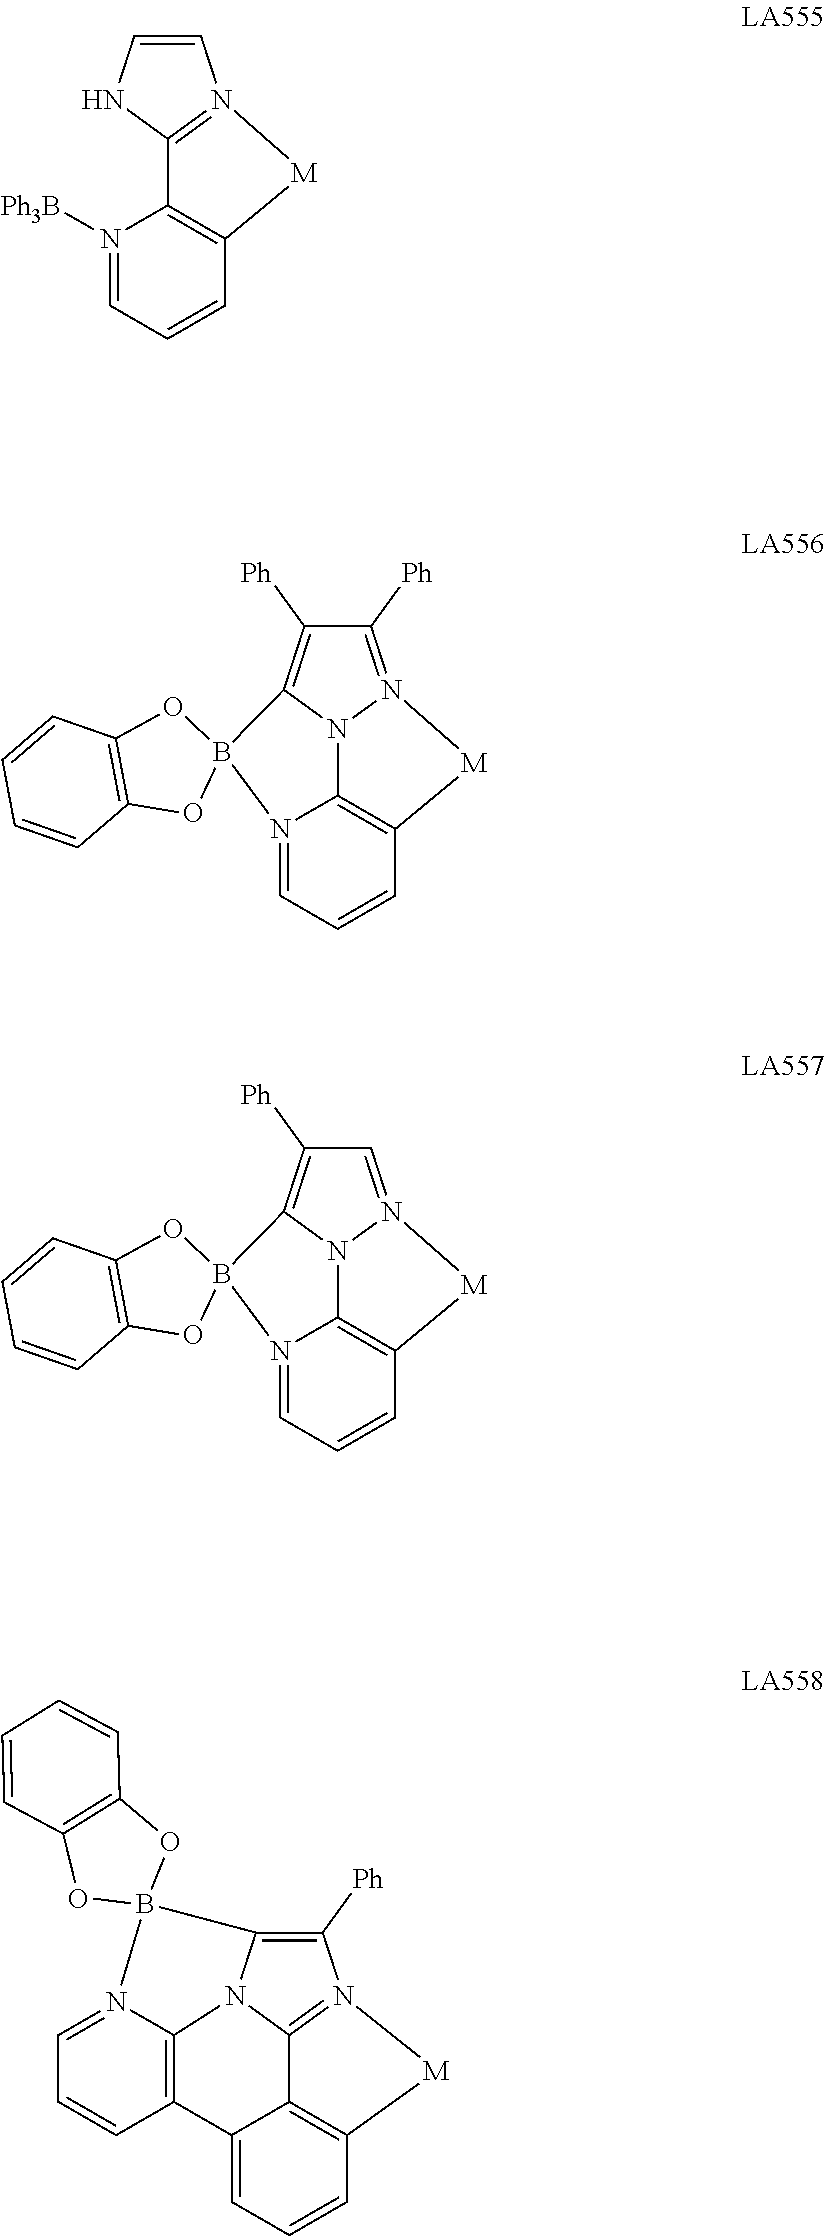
C1=CNC2=N1[M]C1=C2N([Ph3B])=CC=C1.C1([Ph])=N2N3C(=C1[Ph])B1(N4=CC=CC(=C34)[M]2)OC2=C(C=CC=C2)O1.C1=N2N3C(=C1[Ph])B1(N4=CC=CC(=C34)[M]2)OC2=C(C=CC=C2)O1.C1([Ph])=C2N3C4=C(C=CC=N4B24OC2=C(C=CC=C2)O4)C2=CC=CC4=C2C3=N1[M]4
